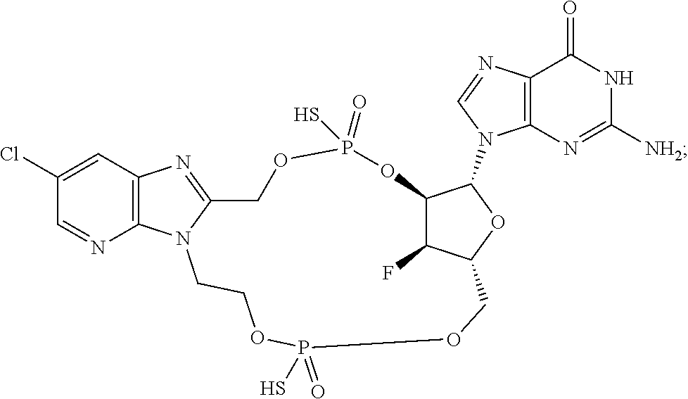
C1=NC2=C(C=C1Cl)N=C1N2CCOP(=O)(S)OCC2C(F)C(C(N3C4=C(C(=O)NC([NH2])=N4)N=C3)O2)OP(=O)(S)OC1
